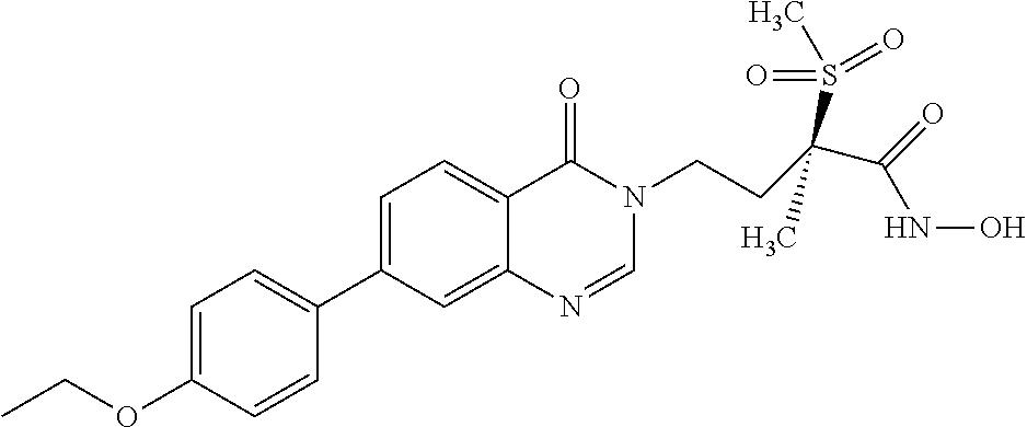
C1=C(OCC)C=CC(C2=CC=C3C(=C2)N=CN(CCC(C(=O)NO)(S(=O)(=O)C)C)C3=O)=C1
